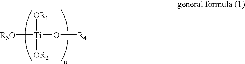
[R3O][Ti]([OR1])([OR2])O[R4]
